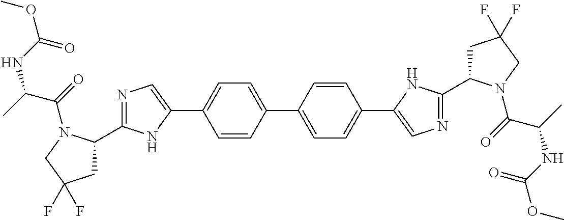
C1(C2=NC=C(C3=CC=C(C4=CC=C(C5=CN=C(C6CC(F)(F)CN6C(C(NC(OC)=O)C)=O)N5)C=C4)C=C3)N2)CC(F)(F)CN1C(=O)C(C)NC(OC)=O
